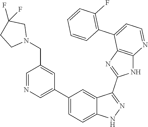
C1=NC=C(C2=CC=C3C(=C2)C(C2=NC4=C(N2)N=CC=C4C2=C(F)C=CC=C2)=NN3)C=C1CN1CC(F)(F)CC1
